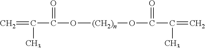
C=C(C)C(=O)O[(CH2)n]OC(C(=C)C)=O
